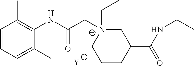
[Y].C1=CC=C(C)C(NC(C[N+]2(CC)CC(C(NCC)=O)CCC2)=O)=C1C
